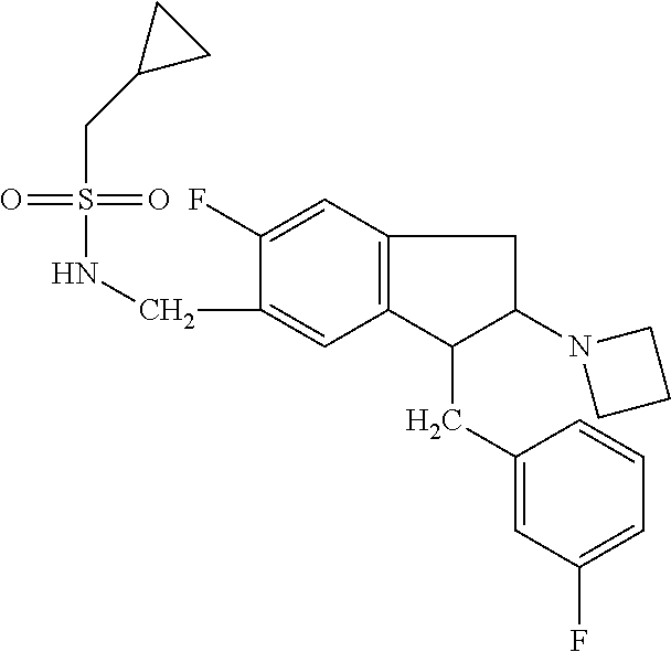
C(C1=CC2=C(C=C1F)CC(N1CCC1)C2CC1=CC(F)=CC=C1)NS(=O)(=O)CC1CC1
